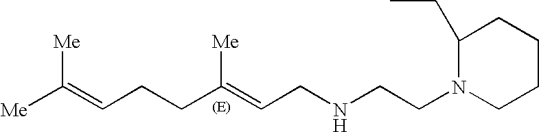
[Me]C(=CCCC(=CCNCCN1CCCCC1CC)[Me])[Me]
